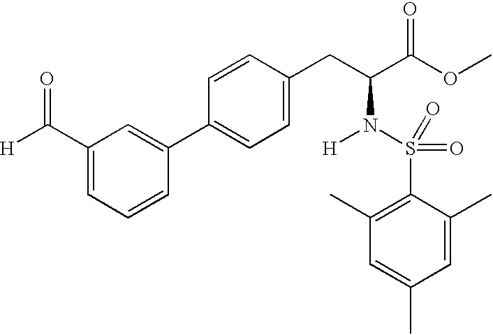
C(C1=CC=CC(C2=CC=C(CC(C(OC)=O)N(S(=O)(=O)C3=C(C)C=C(C)C=C3C)[H])C=C2)=C1)([H])=O
